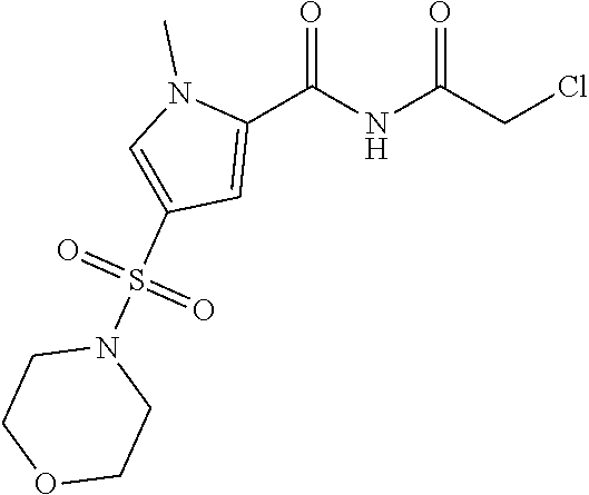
C1(C(NC(CCl)=O)=O)=CC(S(N2CCOCC2)(=O)=O)=CN1C
